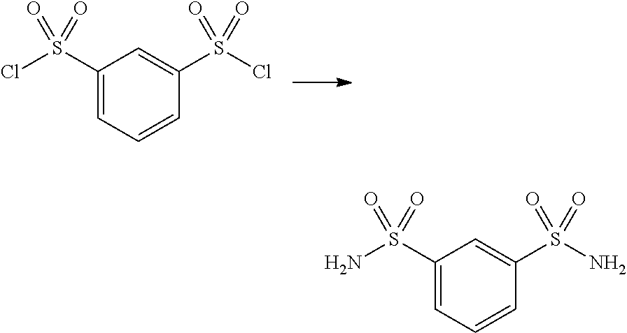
C1(S(Cl)(=O)=O)=CC=CC(S(Cl)(=O)=O)=C1.C1(S(N)(=O)=O)=CC=CC(S(N)(=O)=O)=C1
